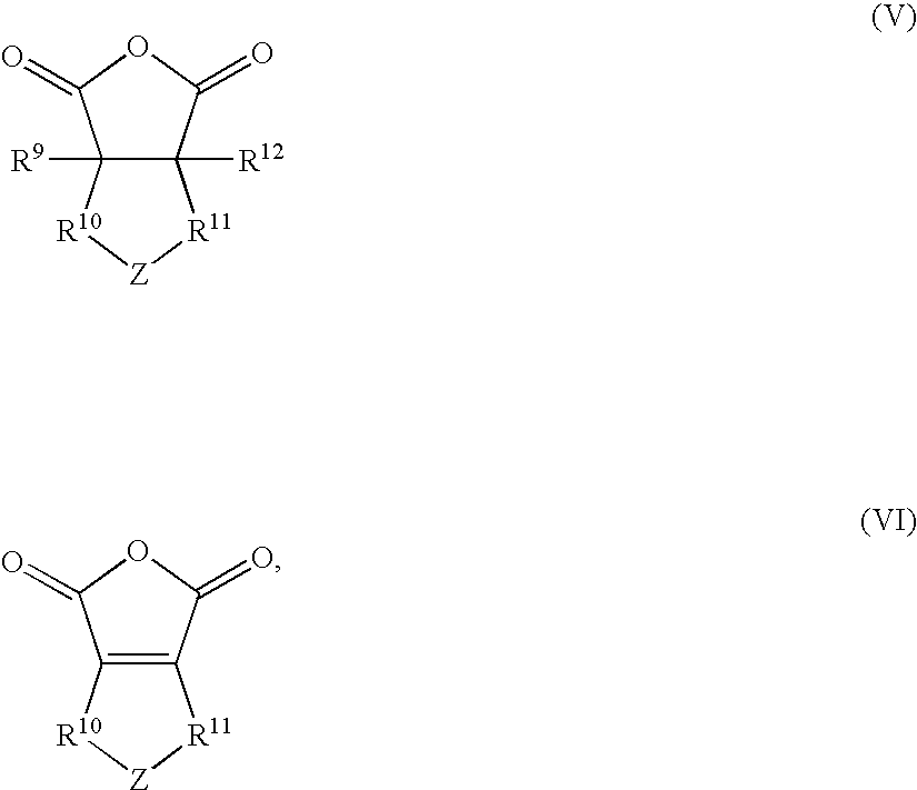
C12([R12])C([R9])([R10][Z][R11]1)C(=O)OC2=O.C12=C([R10][Z][R11]1)C(=O)OC2=O
